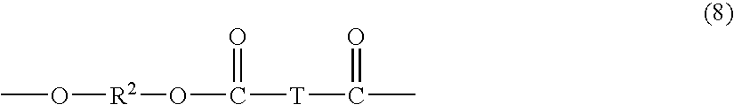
CO[R2]OC(=O)[T]C(=O)C
